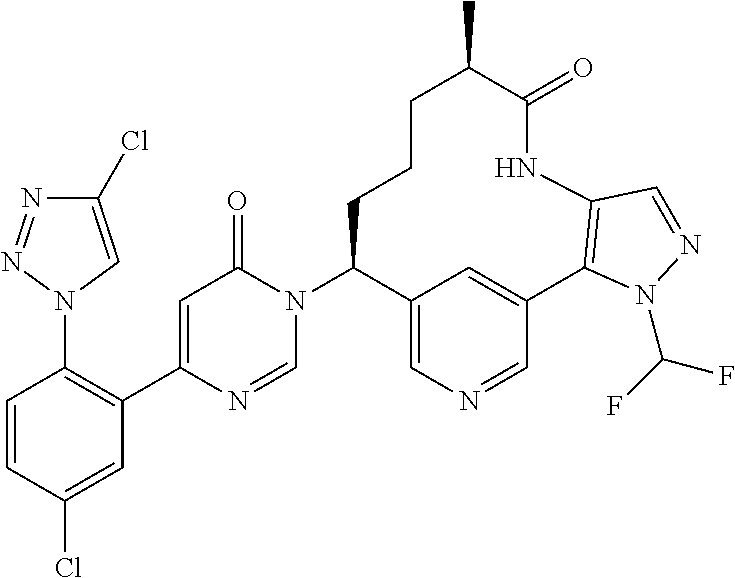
C1=CC(Cl)=CC(C2=CC(=O)N(C3C4=CN=CC(=C4)C4=C(NC(=O)C(C)CCC3)C=NN4C(F)F)C=N2)=C1N1C=C(Cl)N=N1
